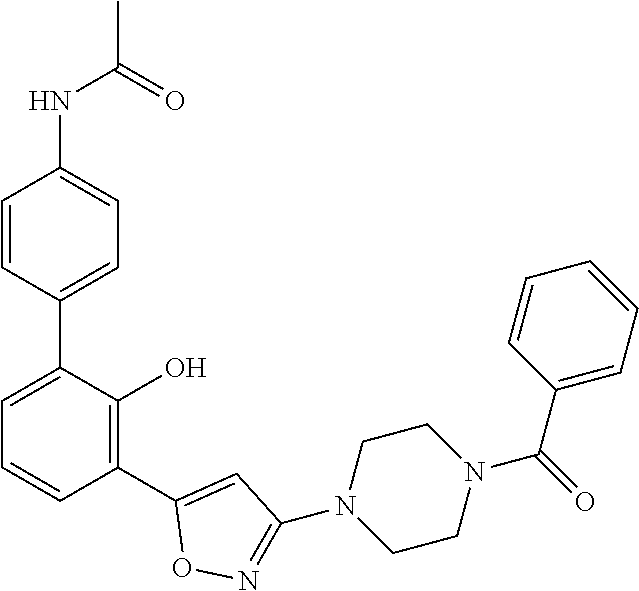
C1(NC(C)=O)=CC=C(C2=CC=CC(C3=CC(N4CCN(C(=O)C5=CC=CC=C5)CC4)=NO3)=C2O)C=C1
